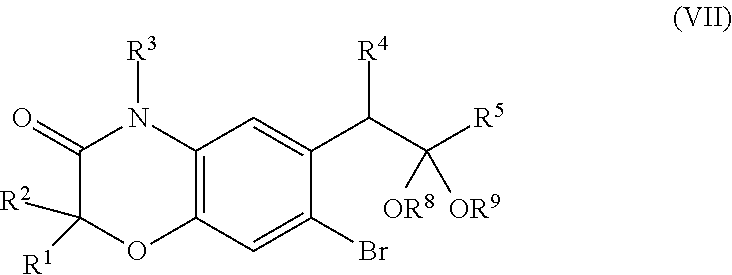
C12=C(C=C(Br)C(C([R4])C([R5])([OR9])[OR8])=C1)OC([R2])([R1])C(=O)N2[R3]
